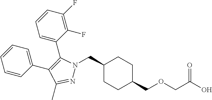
C1(CN2N=C(C)C(C3=CC=CC=C3)=C2C2=CC=CC(F)=C2F)CCC(COCC(O)=O)CC1
